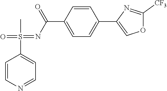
S(=O)(C1=CC=NC=C1)(C)=NC(C1=CC=C(C2=COC([CF3])=N2)C=C1)=O
